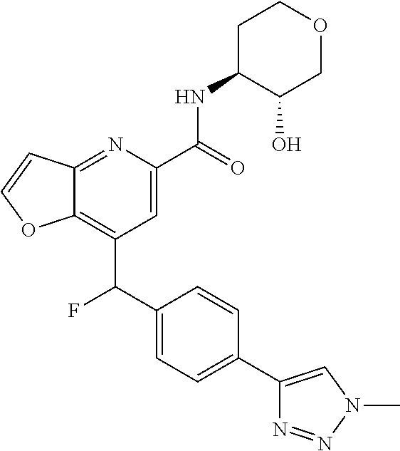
C12=C(C(C3=CC=C(C4=CN(C)N=N4)C=C3)F)C=C(C(NC3C(O)COCC3)=O)N=C1C=CO2
